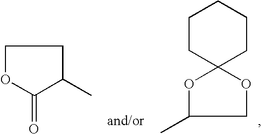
C1OC(=O)C(C)C1.C1OC2(OC1C)CCCCC2
